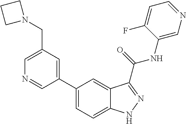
C1(CN2CCC2)=CN=CC(C2=CC=C3C(=C2)C(C(NC2=CN=CC=C2F)=O)=NN3)=C1
